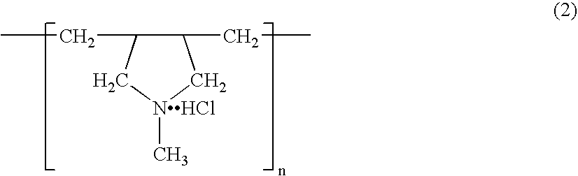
C1(CC)C(CC)C[NHCl](C)C1
